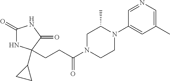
C1(=O)NC(C2CC2)(CCC(N2CCN(C3=CC(C)=CN=C3)C(C)C2)=O)C(=O)N1
